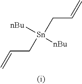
C(C[Sn]([nBu])([nBu])CC=C)=C
